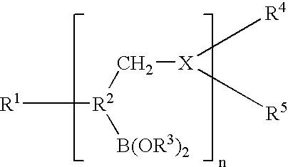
[R1][R2](C[X]([R4])[R5])[B(OR3)2]
